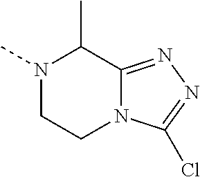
N1(C)CCN2C(=NN=C2Cl)C1C
